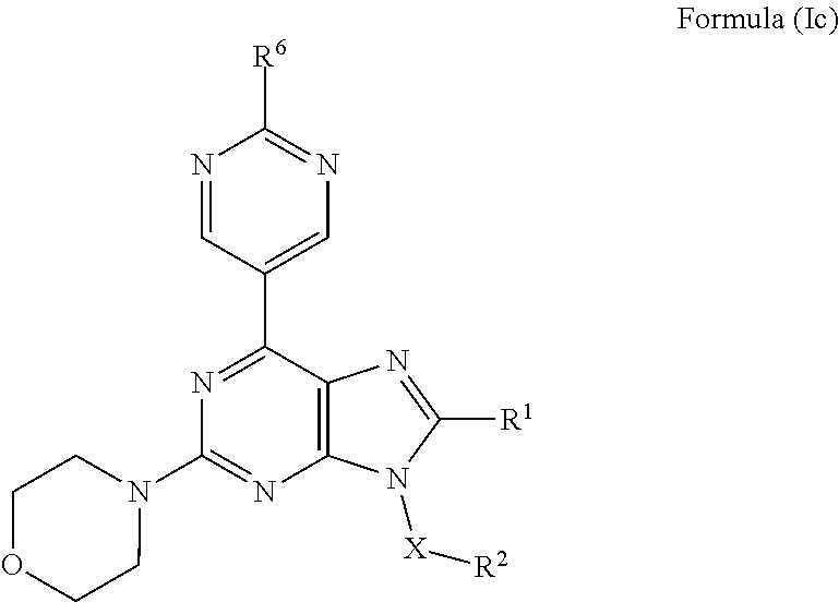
N1=C(C2=CN=C([R6])N=C2)C2=C(N=C1N1CCOCC1)N([X][R2])C([R1])=N2
